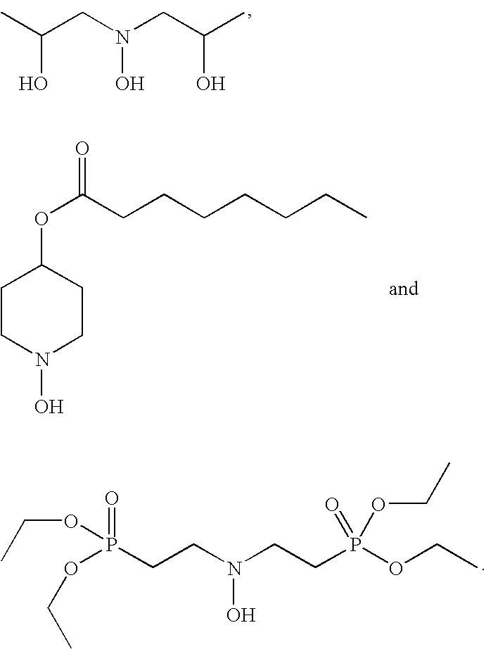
CC(CN(CC(C)O)O)O.O(C(CCCCCCC)=O)C1CCN(O)CC1.O(P(CCN(CCP(OCC)(OCC)=O)O)(=O)OCC)CC
